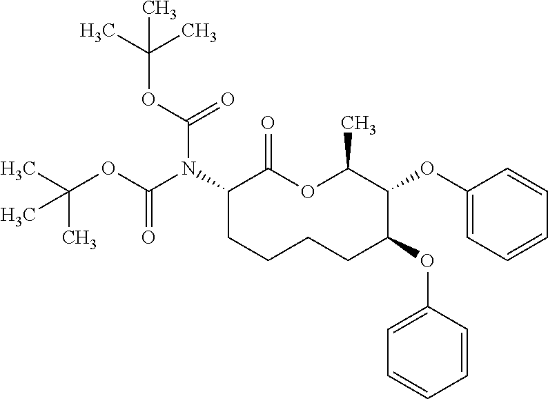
C1(N(C(OC(C)(C)C)=O)C(OC(C)(C)C)=O)CCCCC(OC2=CC=CC=C2)C(OC2=CC=CC=C2)C(C)OC1=O
